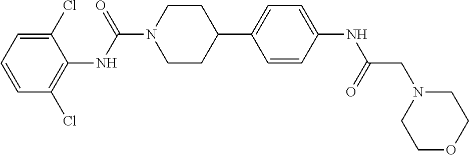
C1(Cl)=CC=CC(Cl)=C1NC(N1CCC(C2=CC=C(NC(CN3CCOCC3)=O)C=C2)CC1)=O
